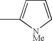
C1=C[NMe]C(C)=C1
